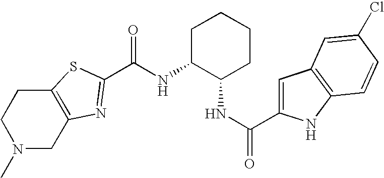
C(NC1C(NC(=O)C2=CC3=C(N2)C=CC(Cl)=C3)CCCC1)(=O)C1=NC2=C(CCN(C)C2)S1
